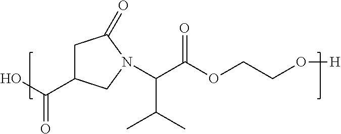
C1C(C(O)=O)CN(C(C(OCCO[H])=O)C(C)C)C1=O
